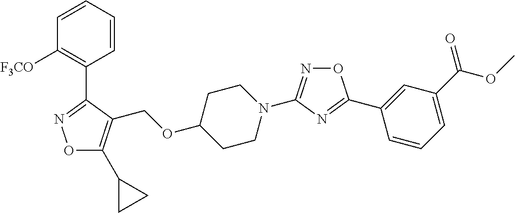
O1C(C2CC2)=C(COC2CCN(C3=NOC(C4=CC(C(=O)OC)=CC=C4)=N3)CC2)C(C2=C([F3CO])C=CC=C2)=N1
